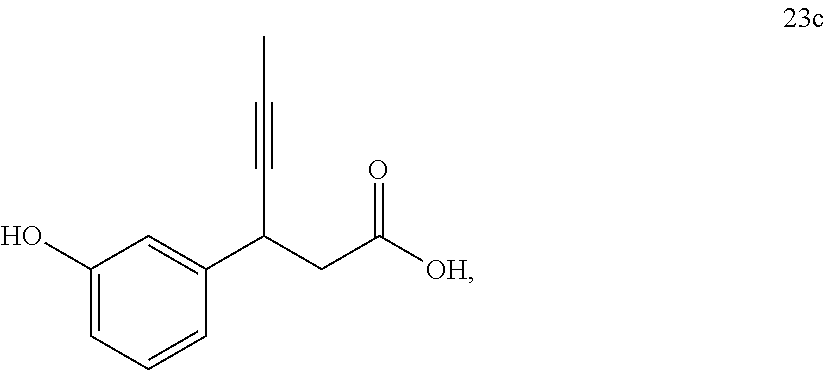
C1(O)=CC=CC(C(CC([OH])=O)C#CC)=C1
